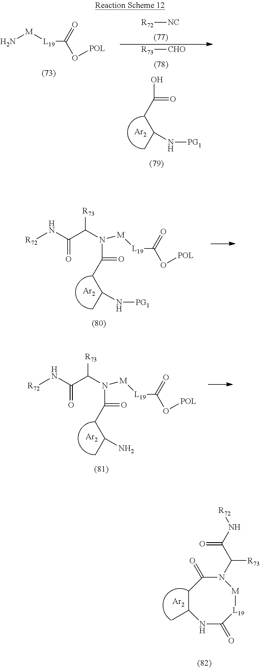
[R72]NC(C(N([M][L19]C(=O)O[POL])C(=O)CC(C)N[PG1])[R73])=O.[Ar2].[R72]NC(C(N([M][L19]C(=O)O[POL])C(=O)CC(C)N)[R73])=O.[Ar2].C1C(C)NC(=O)[L19][M]N(C(C(N[R72])=O)[R73])C1=O.[Ar2].N[M][L19]C(=O)O[POL].OC(CC(C)N[PG1])=O.[Ar2].[R72][NC].[R73][CHO]
